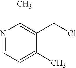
N1=CC=C(C)C(CCl)=C1C
